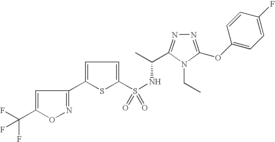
S(NC(C)C1=NN=C(OC2=CC=C(F)C=C2)N1CC)(=O)(=O)C1=CC=C(C2=NOC(C(F)(F)F)=C2)S1
